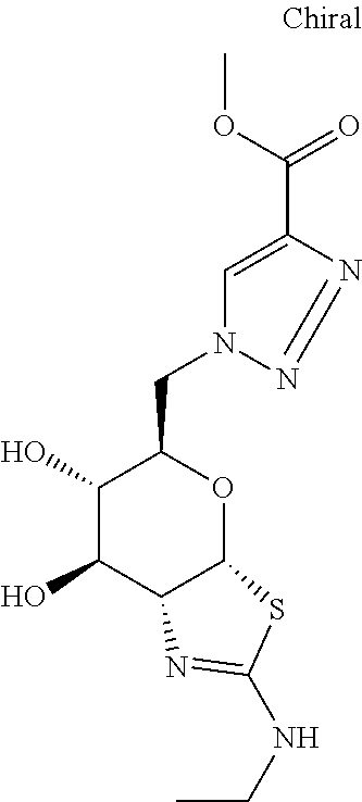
C1(O)C(O)C2C(OC1CN1N=NC(C(=O)OC)=C1)SC(NCC)=N2
